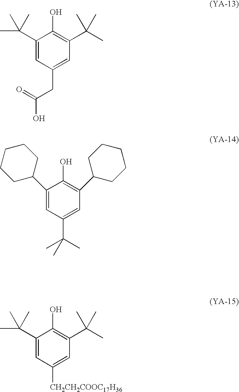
C1(C(C)(C)C)=CC(CC(=O)O)=CC(C(C)(C)C)=C1O.C1(C2CCCCC2)=CC(C(C)(C)C)=CC(C2CCCCC2)=C1O.C1(C(C)(C)C)=CC([CH2CH2COOC17H36])=CC(C(C)(C)C)=C1O
